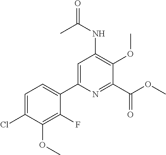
C1=C(Cl)C(OC)=C(F)C(C2=CC(NC(=O)C)=C(OC)C(C(OC)=O)=N2)=C1
